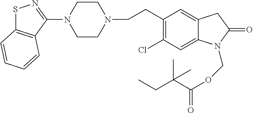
S1C2=C(C(N3CCN(CCC4=C(Cl)C=C5C(=C4)CC(=O)N5COC(=O)C(CC)(C)C)CC3)=N1)C=CC=C2
